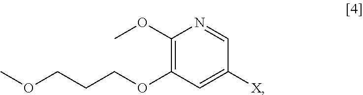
C1(OC)=C(OCCCOC)C=C([X])C=N1
